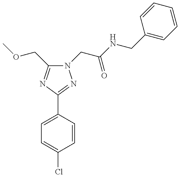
N1(CC(NCC2=CC=CC=C2)=O)C(COC)=NC(C2=CC=C(Cl)C=C2)=N1
